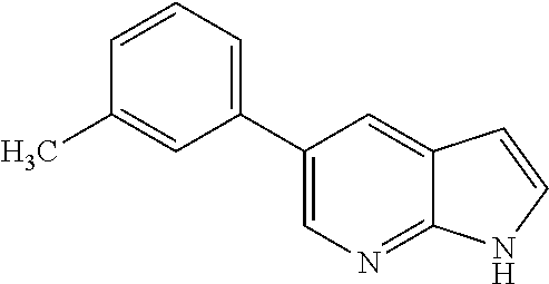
C1(C2=CN=C3C(=C2)C=CN3)=CC=CC(C)=C1
